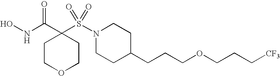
ONC(C1(S(N2CCC(CCCOCCC[CF3])CC2)(=O)=O)CCOCC1)=O
